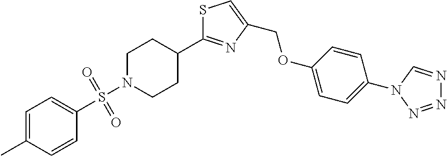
C1=C(C)C=CC(S(N2CCC(C3=NC(COC4=CC=C(N5C=NN=N5)C=C4)=CS3)CC2)(=O)=O)=C1
